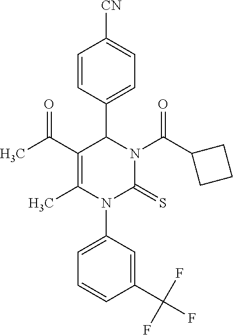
C1=CC(C2C(C(C)=O)=C(C)N(C3=CC=CC(C(F)(F)F)=C3)C(=S)N2C(C2CCC2)=O)=CC=C1[CN]
